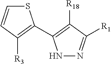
S1C=CC([R3])=C1C1=C([R18])C([R1])=NN1
